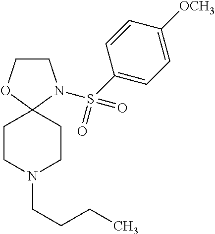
C1COC2(N1S(=O)(=O)C1=CC=C([OCH3])C=C1)CCN(CCCC)CC2
